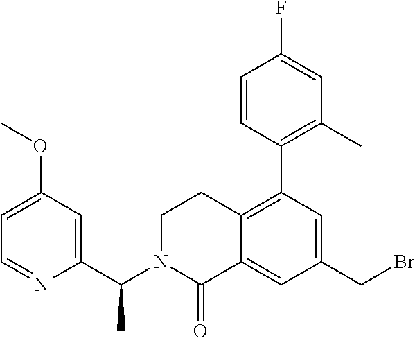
C1(C(N2C(=O)C3=CC(CBr)=CC(C4=C(C)C=C(F)C=C4)=C3CC2)C)=CC(OC)=CC=N1
